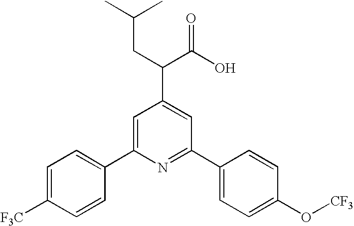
C1=C([F3C])C=CC(C2=CC(C(C(O)=O)CC(C)C)=CC(C3=CC=C(O[CF3])C=C3)=N2)=C1
